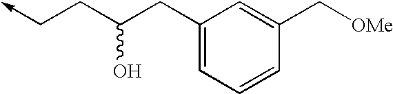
C1(CC(CC->C)O)=CC=CC(C[OMe])=C1
